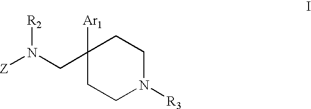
C1([Ar1])(CN([R2])[Z])CCN([R3])CC1
